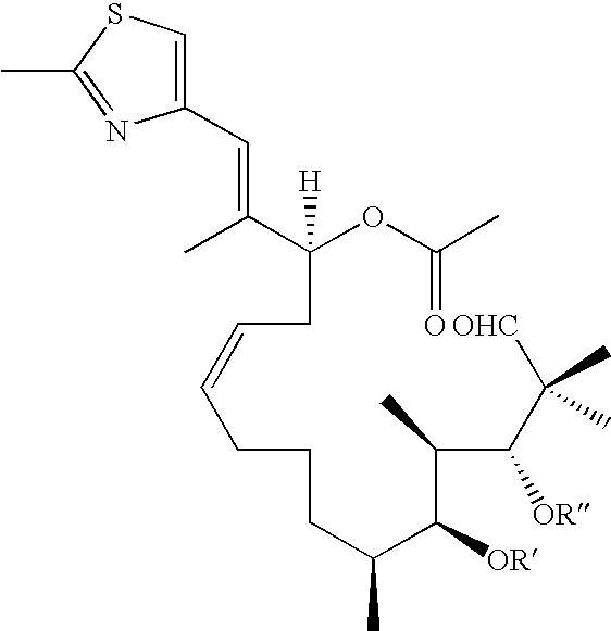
C1(C=C(C)C(CC=CCCCC(C(C(C(C([OHC])(C)C)[OR])C)[OR])C)(OC(C)=O)[H])=CSC(C)=N1
